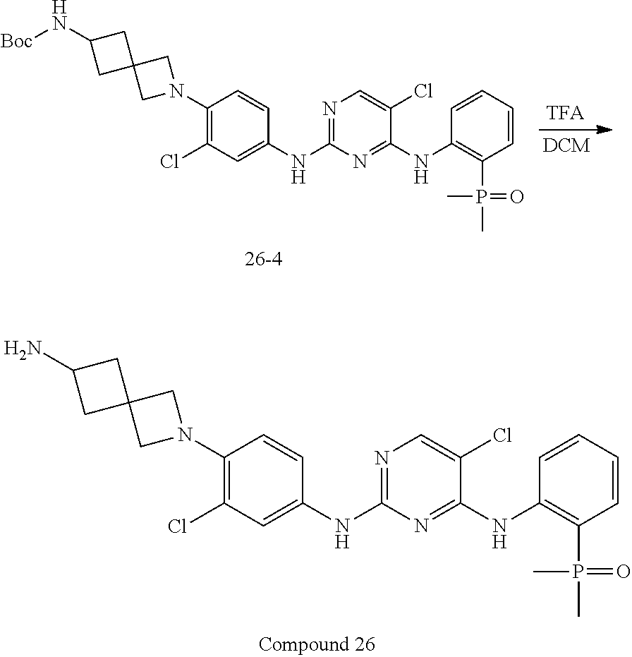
C1C2(CN(C3=C(Cl)C=C(NC4=NC=C(Cl)C(NC5=C(P(C)(=O)C)C=CC=C5)=N4)C=C3)C2)CC1N[Boc].C1C2(CN(C3=C(Cl)C=C(NC4=NC=C(Cl)C(NC5=C(P(C)(=O)C)C=CC=C5)=N4)C=C3)C2)CC1N
